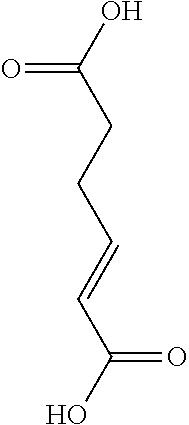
OC(CCC=CC(O)=O)=O
